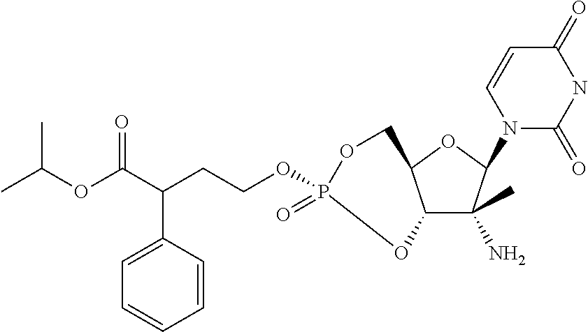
C12C(C)(N)C(N3C(=O)NC(=O)C=C3)OC1COP(=O)(OCCC(C(OC(C)C)=O)C1=CC=CC=C1)O2
